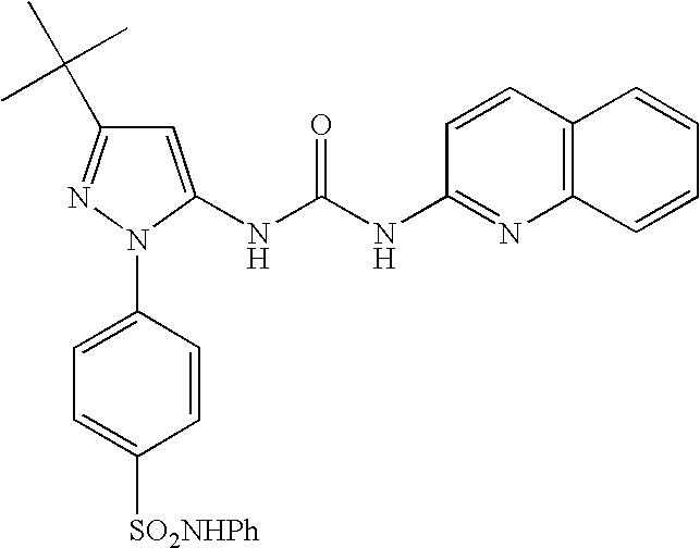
C1=C(NC(NC2=NC3=C(C=C2)C=CC=C3)=O)N(C2=CC=C([SO2NHPh])C=C2)N=C1C(C)(C)C
